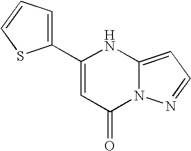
C12=CC=NN1C(=O)C=C(C1=CC=CS1)N2
